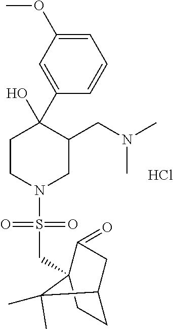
Cl.C1=C(OC)C=C(C2(O)CCN(S(=O)(=O)CC34C(=O)CC(CC3)C4(C)C)CC2CN(C)C)C=C1
